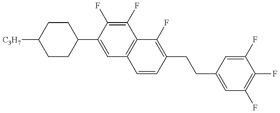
C1CC(C2=CC3=C(C(F)=C2F)C(F)=C(CCC2=CC(F)=C(F)C(F)=C2)C=C3)CCC1[C3H7]
